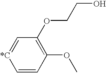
C1=CC(OC)=C(OCCO)C=[*C]1
